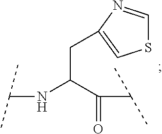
C(NC(C(=O)C(C)C)CC1=CSC=N1)(C)C
